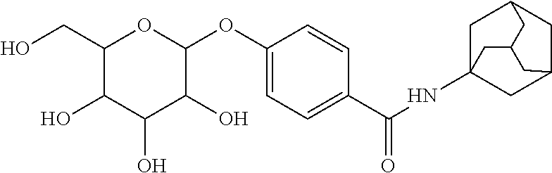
C1(CO)C(O)C(O)C(O)C(OC2=CC=C(C(NC34CC5CC(C3)CC(C4)C5)=O)C=C2)O1
